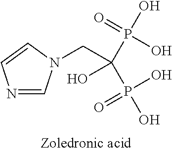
N1=CN(CC(P(O)(O)=O)(P(O)(=O)O)O)C=C1
